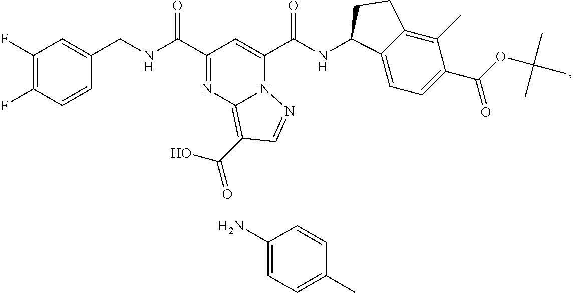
C1(F)=C(F)C=CC(CNC(C2=NC3=C(C(O)=O)C=NN3C(C(NC3C4=CC=C(C(OC(C)(C)C)=O)C(C)=C4CC3)=O)=C2)=O)=C1.C1(N)=CC=C(C)C=C1
